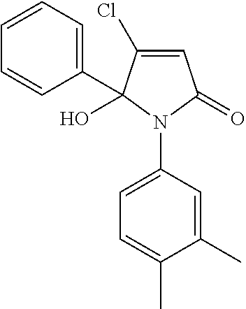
C1=C(Cl)C(O)(C2=CC=CC=C2)N(C2=CC=C(C)C(C)=C2)C1=O
